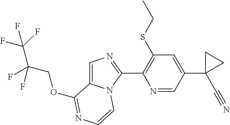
O(C1=NC=CN2C1=CN=C2C1=C(SCC)C=C(C2(C#N)CC2)C=N1)CC(F)(C(F)(F)F)F
